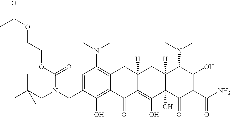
C1(CN(CC(C)(C)C)C(=O)OCCOC(=O)C)=CC(N(C)C)=C2C(=C1O)C(=O)C1=C(O)C3(O)C([H])(CC1([H])C2)C(N(C)C)C(O)=C(C(N)=O)C3=O
